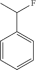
C1=CC=CC=C1C(F)C
